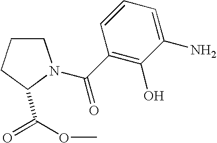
C1CCC(C(=O)OC)N1C(C1=C(O)C(N)=CC=C1)=O
